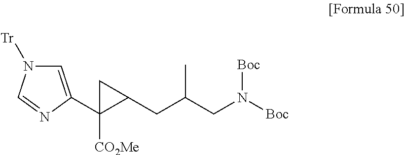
C1=C(C2([CO2Me])C(CC(CN([Boc])[Boc])C)C2)N=CN1[Tr]
